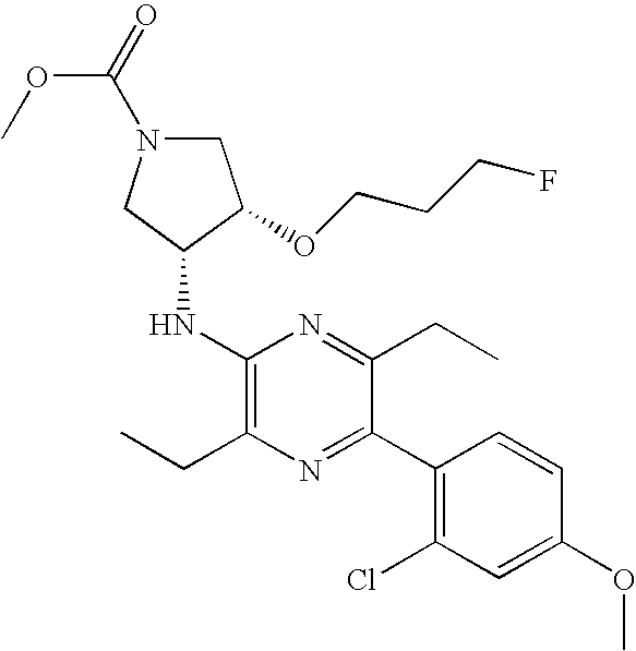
C1(NC2CN(C(OC)=O)CC2OCCCF)=C(CC)N=C(C2=C(Cl)C=C(OC)C=C2)C(CC)=N1
